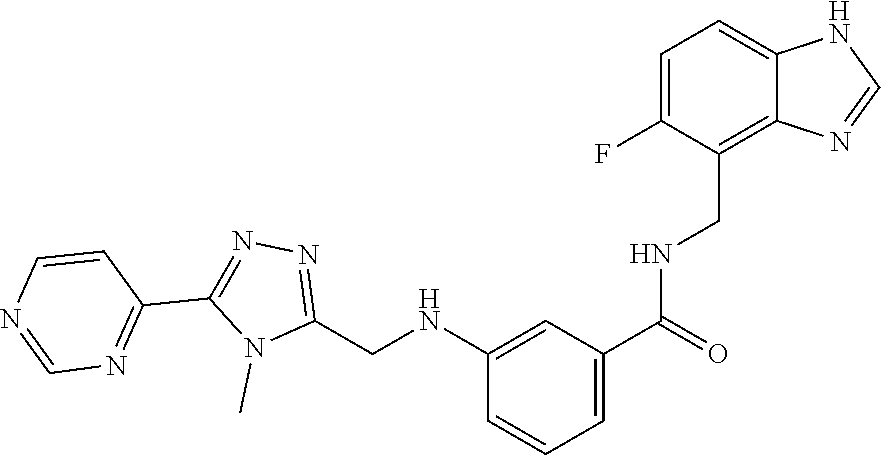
N1=C(CNC2=CC(C(NCC3=C4C(=CC=C3F)NC=N4)=O)=CC=C2)N(C)C(C2=NC=NC=C2)=N1
